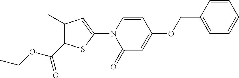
O(C(C1=C(C)C=C(N2C(=O)C=C(OCC3=CC=CC=C3)C=C2)S1)=O)CC
